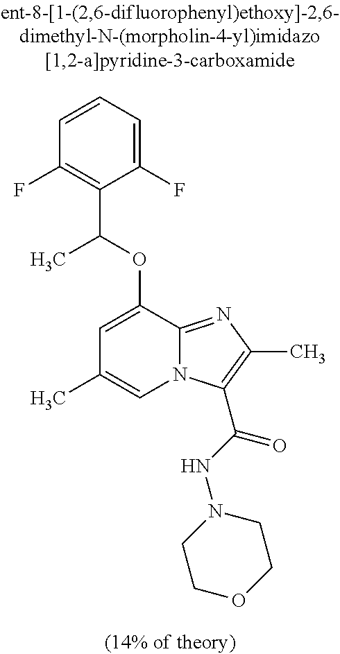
C1=CC=C(F)C(C(C)OC2=CC(C)=CN3C2=NC(C)=C3C(NN2CCOCC2)=O)=C1F
